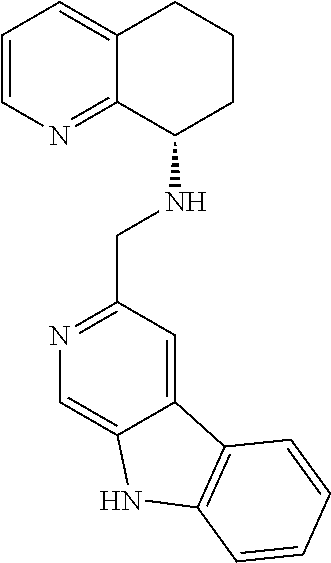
C1=CN=C2C(=C1)CCCC2NCC1=NC=C2C(=C1)C1=C(N2)C=CC=C1
